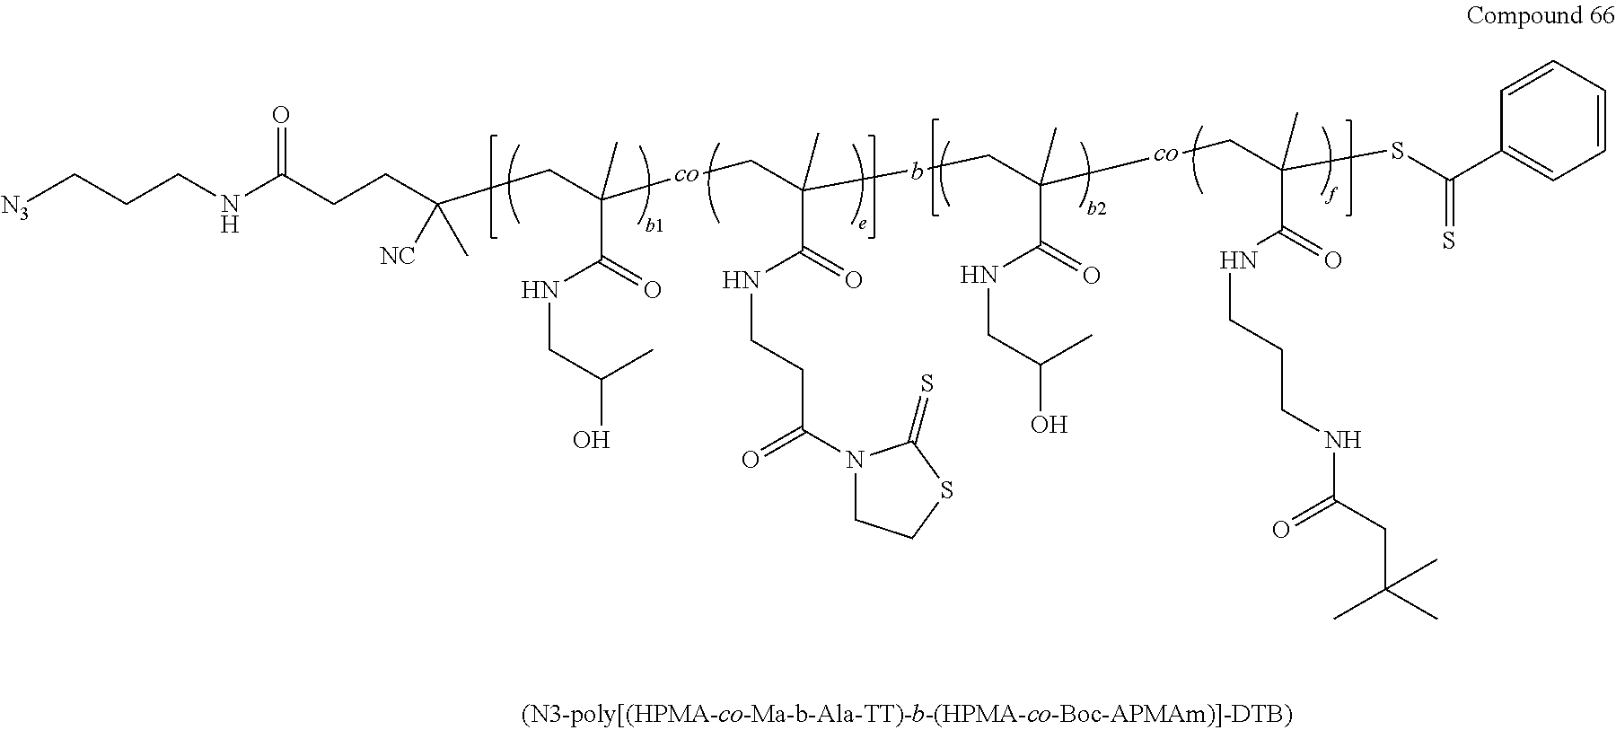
[N3]CCCNC(CCC([NC])(C)CC(C)(C(NCC(O)C)=O)[co]CC(C)(C(NCCC(N1CCSC1=S)=O)=O)bCC(C)(C(NCC(O)C)=O)[co]CC(C)(C(NCCCNC(CC(C)(C)C)=O)=O)SC(C1=CC=CC=C1)=S)=O
